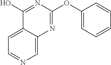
C1=NC=C2C(=C1)C(O)=NC(OC1=CC=CC=C1)=N2
